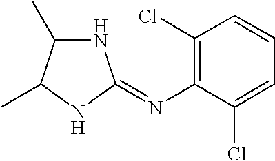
C1(Cl)=C(N=C2NC(C)C(C)N2)C(Cl)=CC=C1
